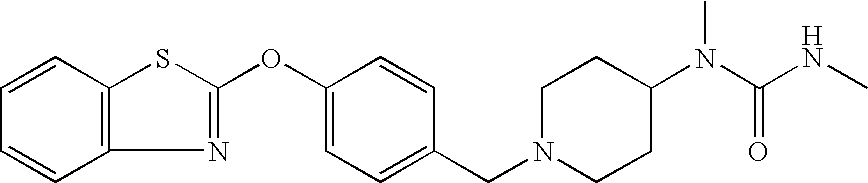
C12=C(C=CC=C1)SC(OC1=CC=C(CN3CCC(N(C(NC)=O)C)CC3)C=C1)=N2
